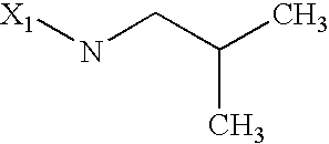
[X1]NCC(C)C
